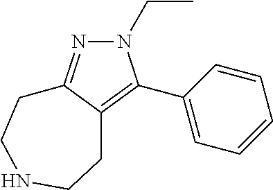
N1(CC)N=C2C(=C1C1=CC=CC=C1)CCNCC2
